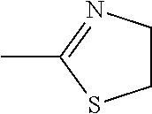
C1CN=C(C)S1
